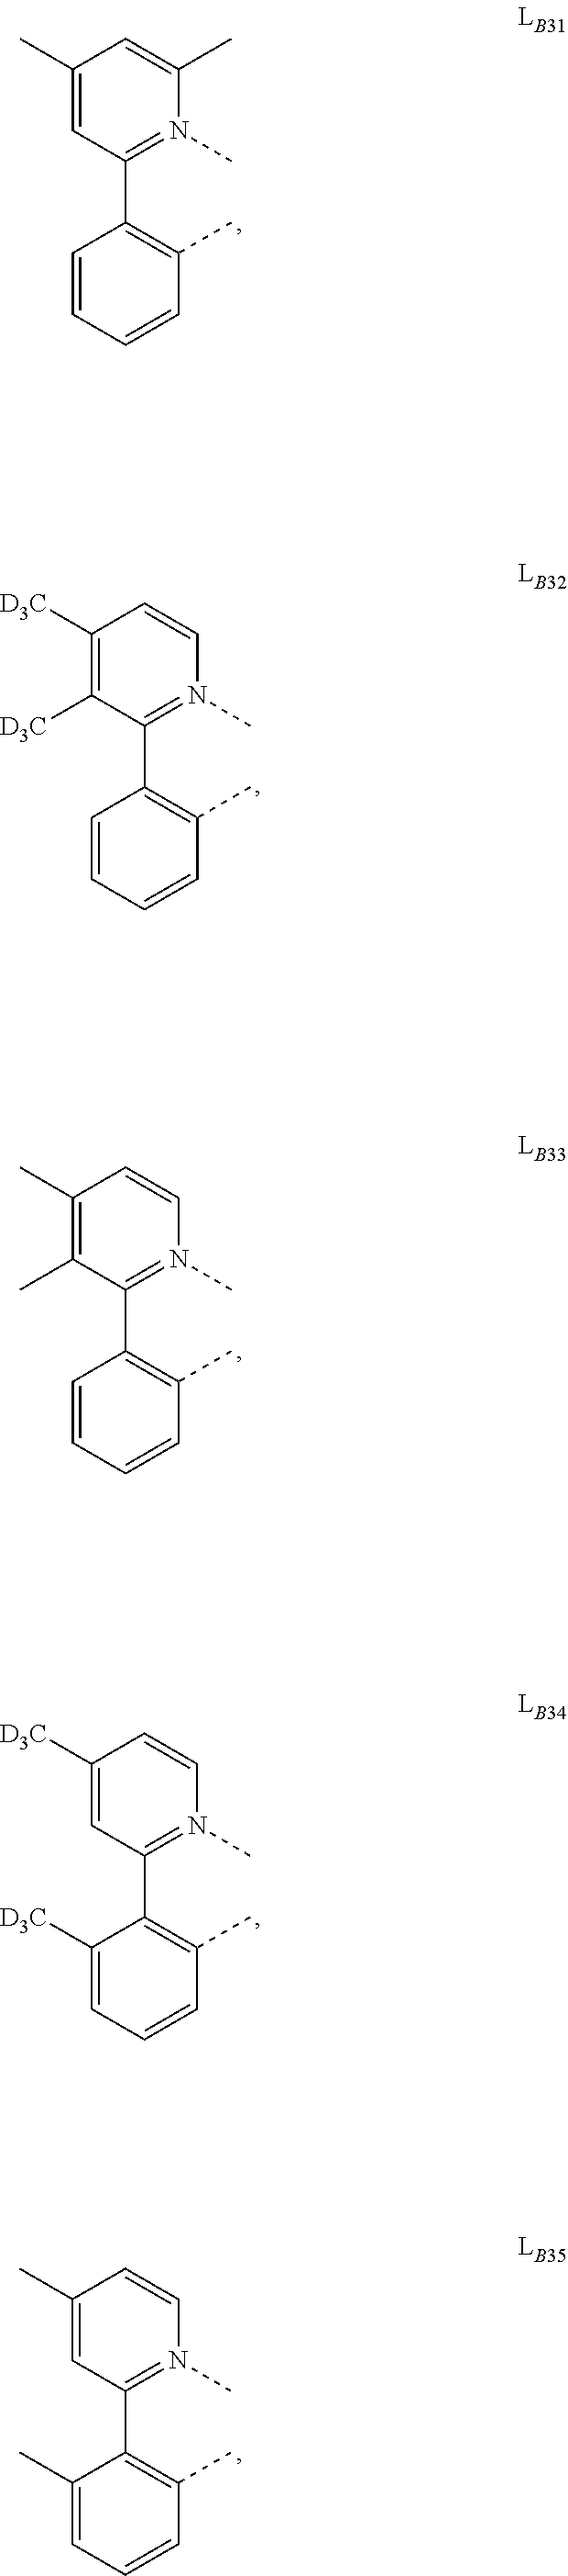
C1(C)=CC(C2=C(C)C=CC=C2)=N(C)C(C)=C1.C1(C)=C(C)C(C2=C(C)C=CC=C2)=N(C)C=C1.C1([D3C])=CC(C2=C(C)C=CC=C2[D3C])=N(C)C=C1.C1([D3C])=C([D3C])C(C2=C(C)C=CC=C2)=N(C)C=C1.C1(C)=CC(C2=C(C)C=CC=C2C)=N(C)C=C1
